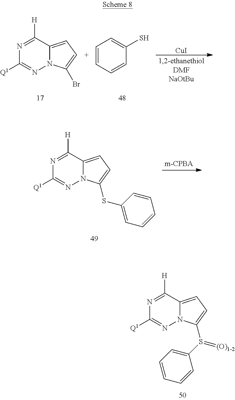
N1=C([H])C2=CC=C(S(=[(O)1-2])C3=CC=CC=C3)N2N=C1[Q1].N1=C([H])C2=CC=C(Br)N2N=C1[Q1].C1=CC=CC(S)=C1.[CuI].N1=C([H])C2=CC=C(SC3=CC=CC=C3)N2N=C1[Q1]
